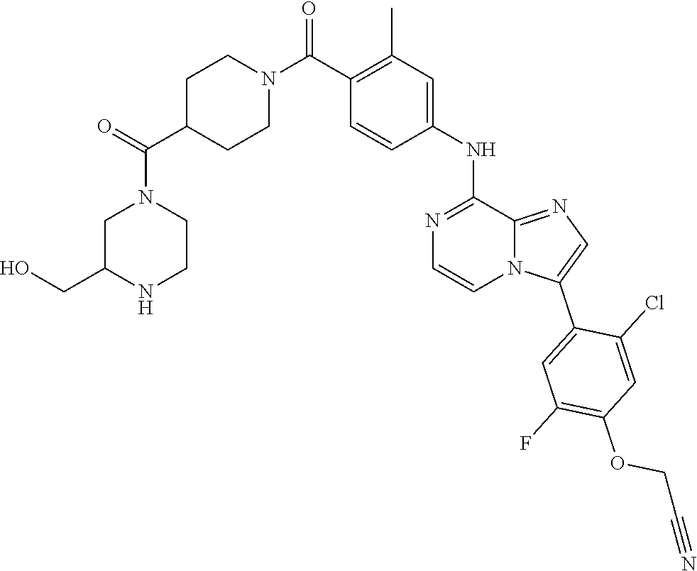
C1=CC(NC2=NC=CN3C2=NC=C3C2=CC(F)=C(OCC#N)C=C2Cl)=CC(C)=C1C(N1CCC(C(N2CCNC(CO)C2)=O)CC1)=O
